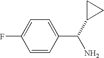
C1=CC(C(N)C2CC2)=CC=C1F
